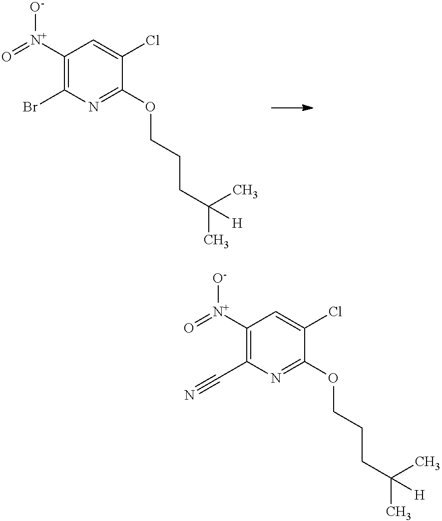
C1([N+](=O)[O-])=C(Br)N=C(OCCCC(C)(C)[H])C(Cl)=C1.C1([N+](=O)[O-])=C(C#N)N=C(OCCCC(C)(C)[H])C(Cl)=C1
